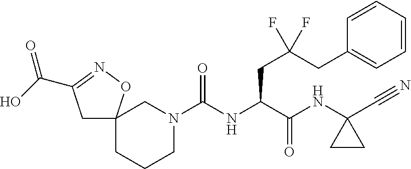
C1N(C(NC(C(NC2(C#N)CC2)=O)CC(CC2=CC=CC=C2)(F)F)=O)CC2(CC1)CC(C(O)=O)=NO2
